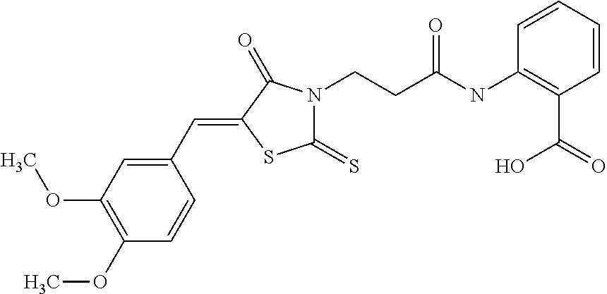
COC1=C(OC)C=CC(C=C2SC(=S)N(CCC(NC3=C(C(O)=O)C=CC=C3)=O)C2=O)=C1
